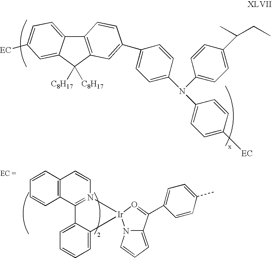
C12=C(C([C8H17])([C8H17])C3=CC([EC])=CC=C13)C=C(C1=CC=C(N(C3=CC=C([EC])C=C3)C3=CC=C(C(C)CC)C=C3)C=C1)C=C2.C12=C(C=CC=C1)C=CN1=C2C2=CC=CC=C2[Ir]12N1C(=CC=C1)C(C1=CC=C(C)C=C1)=O2
